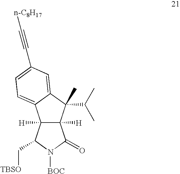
C12([H])C([H])(C(C(C)C)(C)C3=CC(C#C[n-C8H17])=CC=C13)C(=O)N([BOC])C2C[TBSO]
